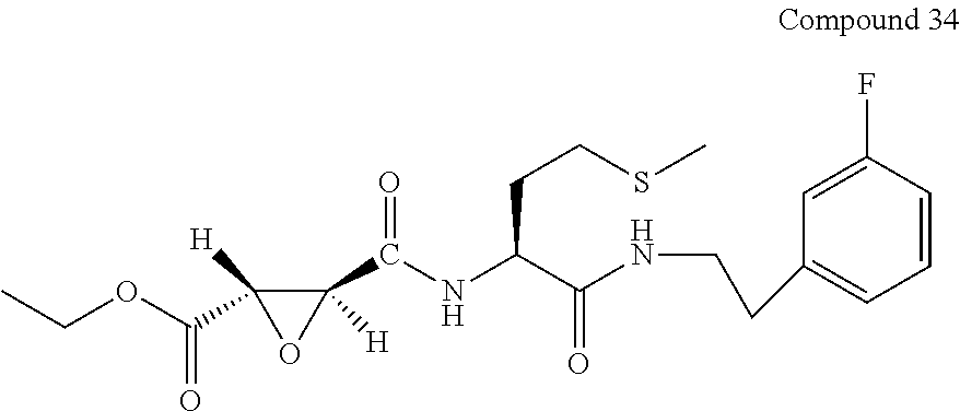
CCOC(C1([H])OC1(C(NC(C(NCCC1=CC=CC(F)=C1)=O)CCSC)=O)[H])=O
